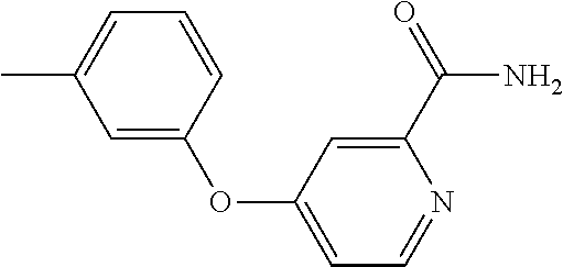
CC1=CC=CC(OC2=CC=NC(C(N)=O)=C2)=C1
